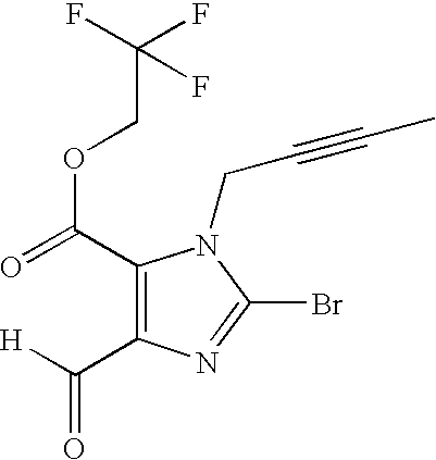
C1(C(=O)OCC(F)(F)F)=C(C([H])=O)N=C(Br)N1CC#CC
